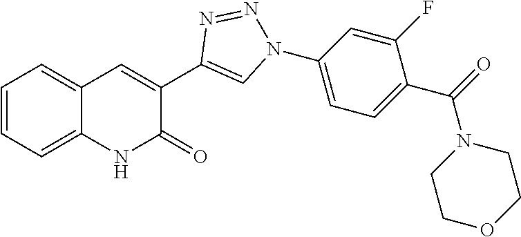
C1=CC=C2C(=C1)NC(=O)C(C1=CN(C3=CC=C(C(N4CCOCC4)=O)C(F)=C3)N=N1)=C2
